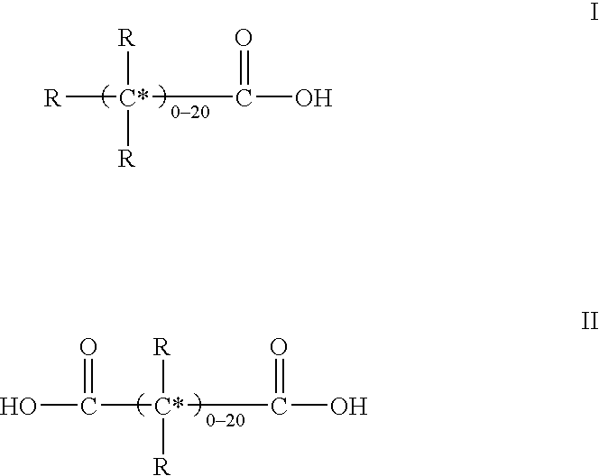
[R][C*](C(O)=O)([R])[R].C([C*](C(O)=O)([R])[R])(O)=O
